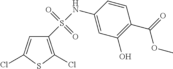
C1(NS(=O)(=O)C2=C(Cl)SC(Cl)=C2)=CC(O)=C(C(OC)=O)C=C1
